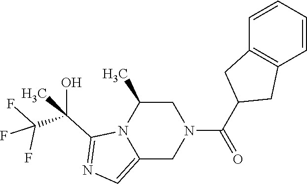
C1C(C)N2C(=CN=C2C(O)(C)C(F)(F)F)CN1C(C1CC2=C(C1)C=CC=C2)=O
